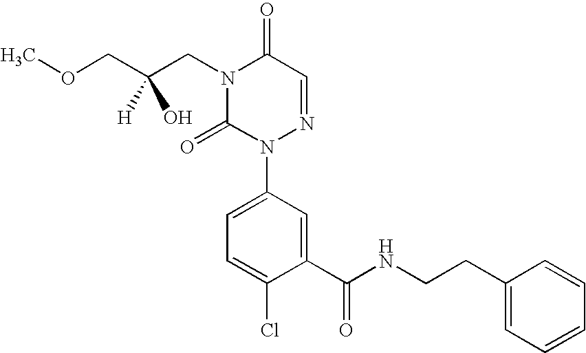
N1(CC(COC)([H])O)C(=O)N(C2=CC=C(Cl)C(C(=O)NCCC3=CC=CC=C3)=C2)N=CC1=O
